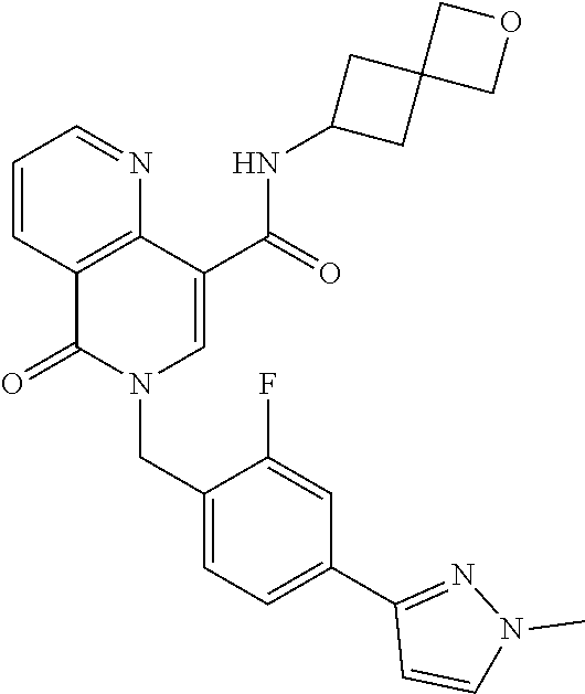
C1=CC2=C(N=C1)C(C(=O)NC1CC3(C1)COC3)=CN(CC1=CC=C(C3=NN(C)C=C3)C=C1F)C2=O
